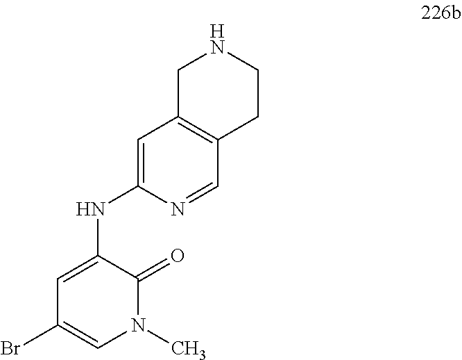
BrC1=CN(C)C(=O)C(NC2=CC3=C(C=N2)CCNC3)=C1
